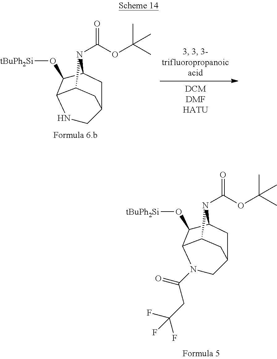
C12C(O[tBuPh2Si])C3C(N1C(OC(C)(C)C)=O)CC(C2)CN3.C12C(O[tBuPh2Si])C3C(N1C(OC(C)(C)C)=O)CC(C2)CN3C(CC(F)(F)F)=O
